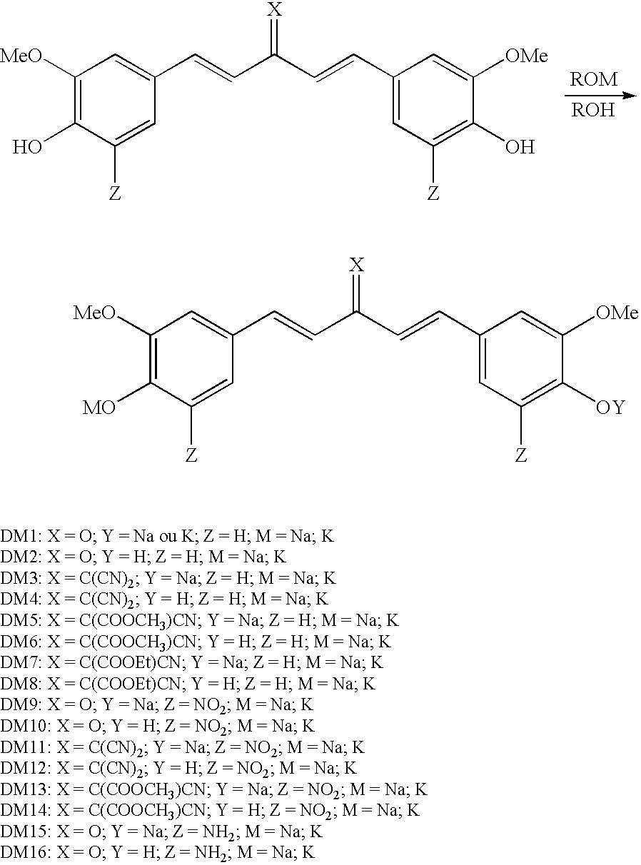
C1([MeO])=C(O)C([Z])=CC(C=CC(C=CC2=CC([Z])=C(O)C([OMe])=C2)=[X])=C1.C1([MeO])=C([MO])C([Z])=CC(C=CC(C=CC2=CC([Z])=C([OY])C([OMe])=C2)=[X])=C1
